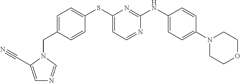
C1=C(CN2C=NC=C2C#N)C=CC(SC2=CC=NC(NC3=CC=C(N4CCOCC4)C=C3)=N2)=C1
